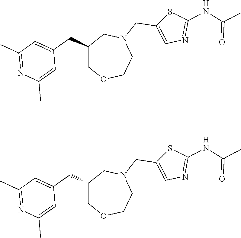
C1(C)=NC(C)=CC(CC2COCCN(CC3=CN=C(NC(C)=O)S3)C2)=C1.[H].C1(C)=NC(C)=CC(CC2COCCN(CC3=CN=C(NC(C)=O)S3)C2)=C1.[H]
